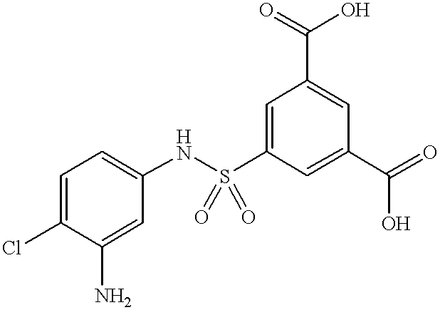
C1=C(S(NC2=CC=C(Cl)C(N)=C2)(=O)=O)C=C(C(=O)O)C=C1C(=O)O
